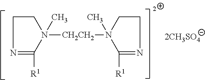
C1N=C([R1])N(C)([CH2CH2]N2(C)C([R1])=NCC2)C1
